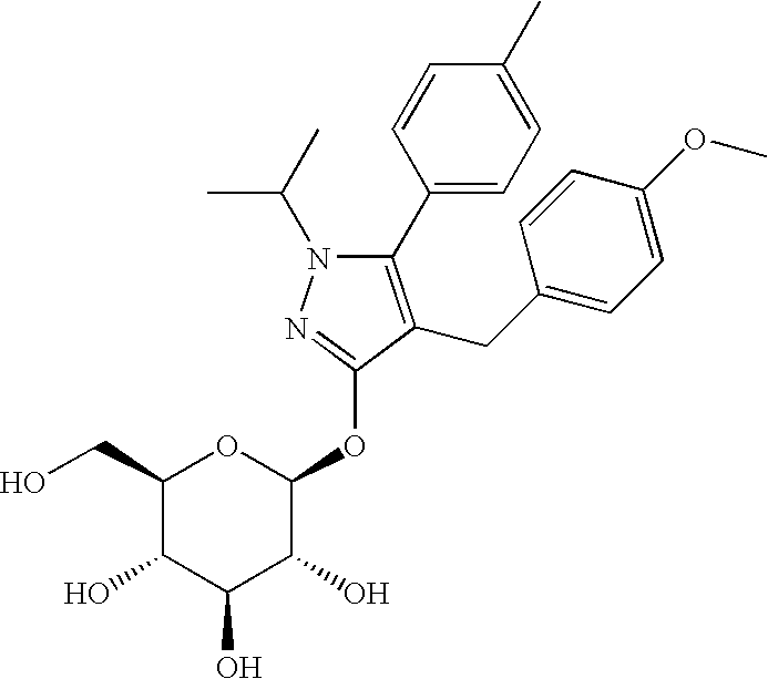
N1(C(C)C)C(C2=CC=C(C)C=C2)=C(CC2=CC=C(OC)C=C2)C(OC2OC(CO)C(O)C(O)C2O)=N1
